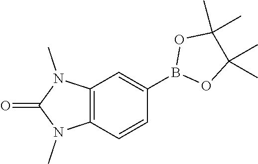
C12=C(C=CC(B3OC(C)(C)C(C)(C)O3)=C1)N(C)C(=O)N2C
